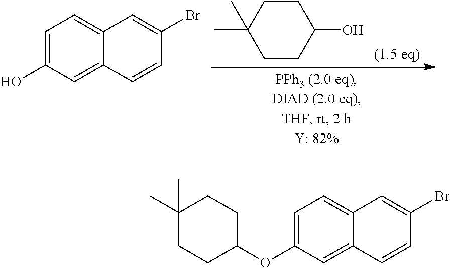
C1CC(C)(C)CCC1O.C1=C(O)C=C2C(=C1)C=C(Br)C=C2.C1(C)(C)CCC(OC2=CC=C3C(=C2)C=CC(Br)=C3)CC1
